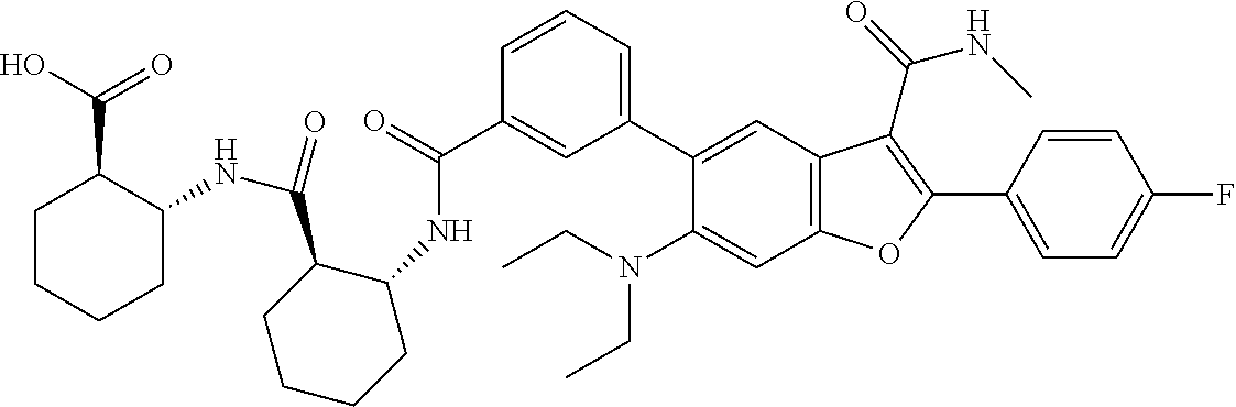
C1=CC=C(C2=CC3=C(C=C2N(CC)CC)OC(C2=CC=C(F)C=C2)=C3C(=O)NC)C=C1C(=O)NC1C(C(NC2C(C(O)=O)CCCC2)=O)CCCC1
